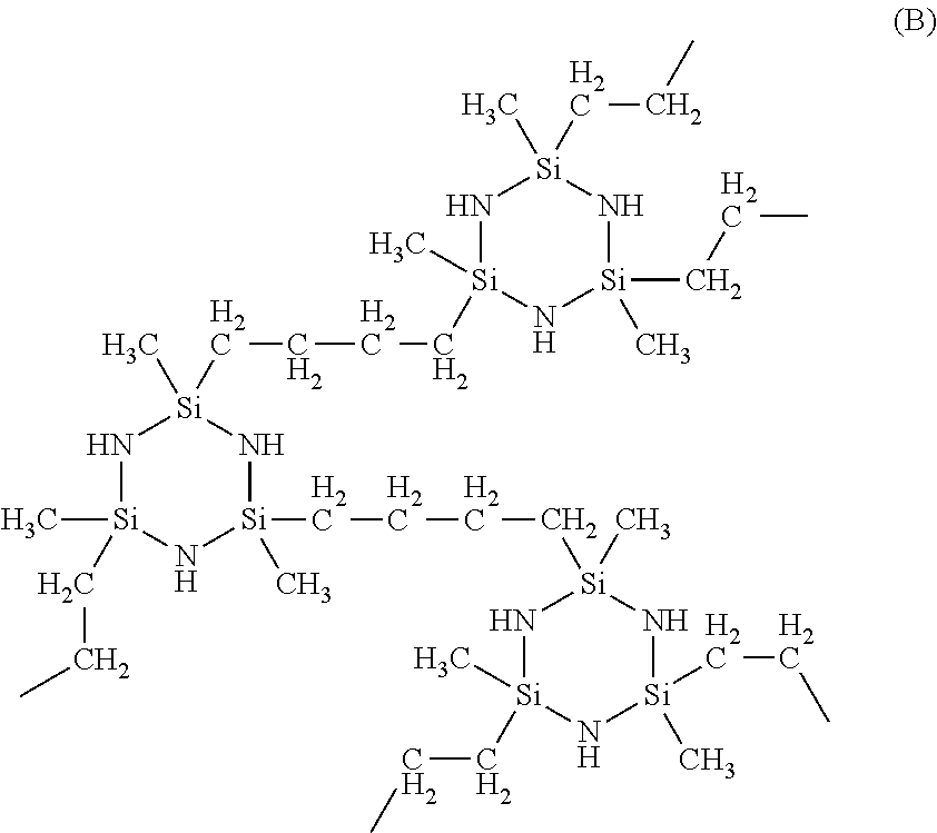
N1[Si](C)(CCC)N[Si](CCCC[Si]2(C)N[Si](C)(CCC)N[Si](C)(CCC)N2)(C)N[Si]1(C)CCCC[Si]1(C)N[Si](C)(CCC)N[Si](C)(CCC)N1
